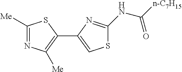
C1([Me])=NC([Me])=C(C2=CSC(NC([n-C7H15])=O)=N2)S1
